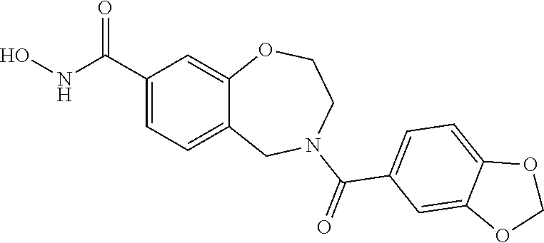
C1(C(NO)=O)=CC=C2C(=C1)OCCN(C(=O)C1=CC=C3C(=C1)OCO3)C2
